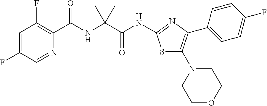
S1C(N2CCOCC2)=C(C2=CC=C(F)C=C2)N=C1NC(C(NC(=O)C1=C(F)C=C(F)C=N1)(C)C)=O
